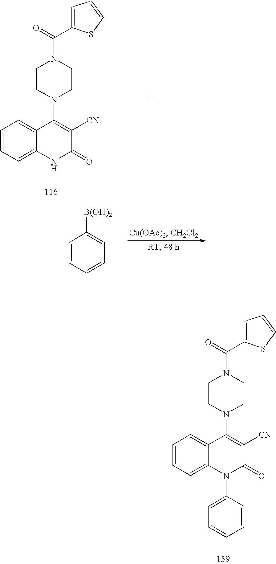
C1CN(C2=C([CN])C(=O)N(C3=CC=CC=C3)C3=CC=CC=C23)CCN1C(=O)C1=CC=CS1.C1CN(C2=C([CN])C(=O)NC3=CC=CC=C23)CCN1C(=O)C1=CC=CS1.C1=CC=CC=C1[B(OH)2]
